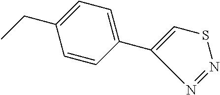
C1(CC)=CC=C(C2=CSN=N2)C=C1
